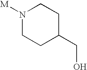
N1([M])CCC(CO)CC1
